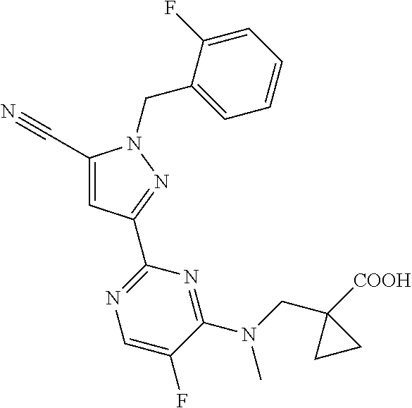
C1(C#N)=CC(C2=NC=C(F)C(N(CC3([COOH])CC3)C)=N2)=NN1CC1=CC=CC=C1F
